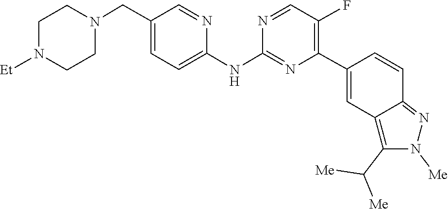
C1CN([Et])CCN1CC1=CC=C(NC2=NC(C3=CC4=C(C([Me])[Me])N([Me])N=C4C=C3)=C(F)C=N2)N=C1
